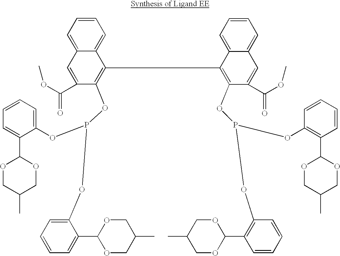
C12=CC=CC=C1C=C(C(OC)=O)C(OP(OC1=CC=CC=C1C1OCC(C)CO1)OC1=CC=CC=C1C1OCC(C)CO1)=C2C1=C(OP(OC2=C(C3OCC(C)CO3)C=CC=C2)OC2=C(C3OCC(C)CO3)C=CC=C2)C(C(OC)=O)=CC2=CC=CC=C12
